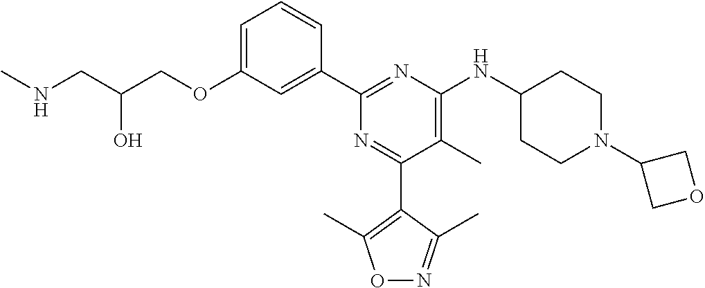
C1=C(OCC(CNC)O)C=C(C2=NC(NC3CCN(C4COC4)CC3)=C(C)C(C3=C(C)ON=C3C)=N2)C=C1
